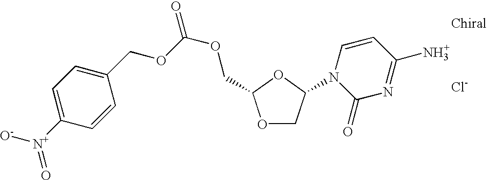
C1=C([N+]([O-])=O)C=CC(COC(OCC2OCC(N3C(=O)N=C(N)C=C3)O2)=O)=C1.[Cl-]
